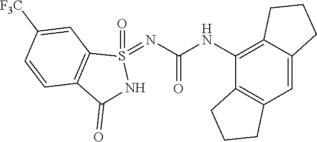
C12=C(C=C3C(=C1NC(=O)N=S1(=O)C4=C(C(=O)N1)C=CC([F3C])=C4)CCC3)CCC2
